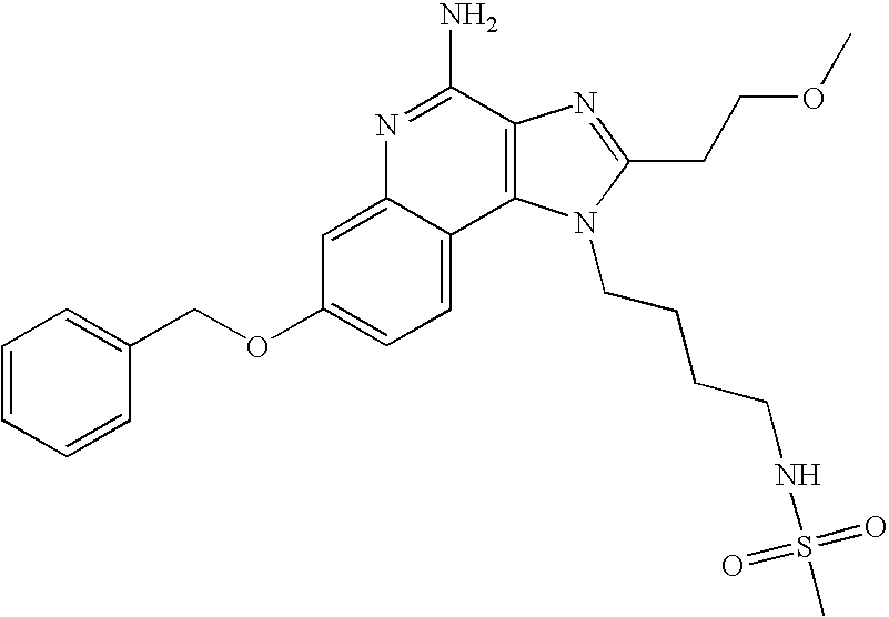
C1=C2C(=CC=C1OCC1=CC=CC=C1)C1=C(C(N)=N2)N=C(CCOC)N1CCCCNS(=O)(=O)C
